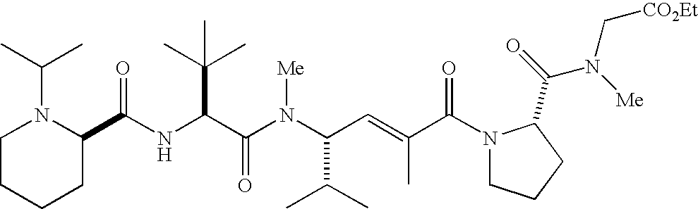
N(C(C(N(C(C(C)C)C=C(C)C(N1CCCC1C(=O)N(C[CO2Et])[Me])=O)[Me])=O)C(C)(C)C)C(C1N(C(C)C)CCCC1)=O
